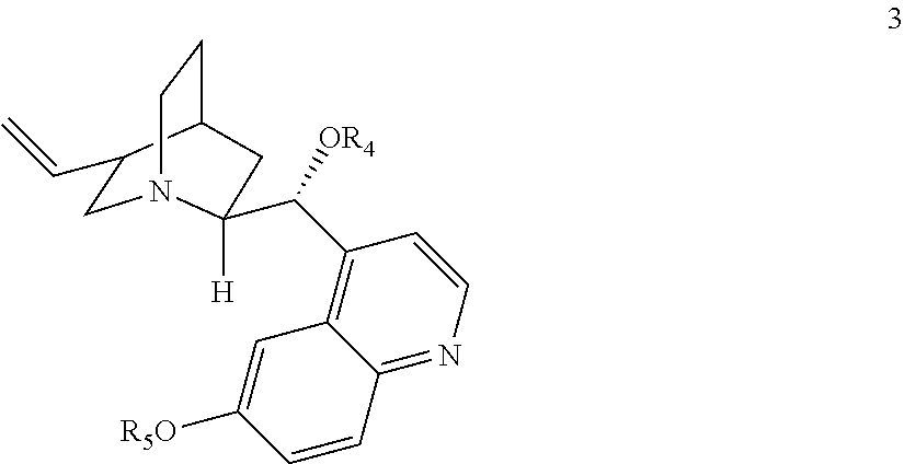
C12=NC=CC(C([OR4])C3([H])N4CC(C=C)C(CC4)C3)=C1C=C([R5O])C=C2
